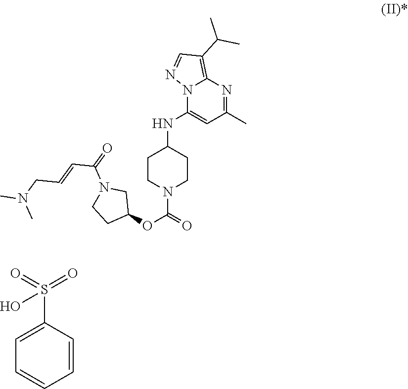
C1CN(C(OC2CN(C(=O)C=CCN(C)C)CC2)=O)CCC1NC1=CC(C)=NC2=C(C(C)C)C=NN12.C1=C(S(=O)(=O)O)C=CC=C1
